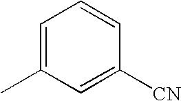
C1=CC=C(C)C=C1[CN]
